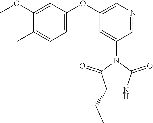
C1(N2C(=O)NC(CC)C2=O)=CC(OC2=CC=C(C)C(OC)=C2)=CN=C1
